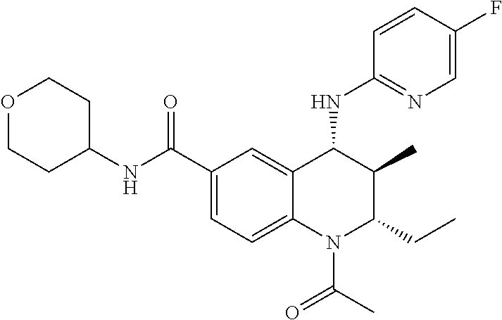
C12=CC(C(NC3CCOCC3)=O)=CC=C1N(C(C)=O)C(CC)C(C)C2NC1=NC=C(F)C=C1
